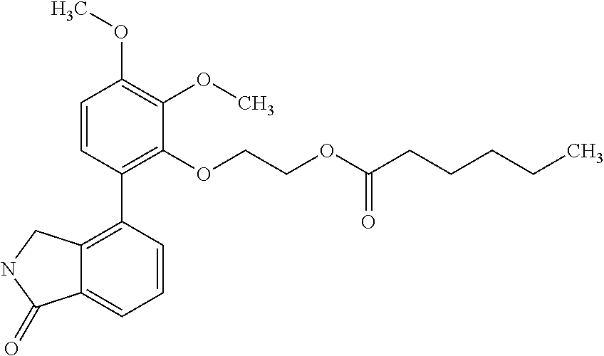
C1=CC(C2=C3C(=CC=C2)C(=O)NC3)=C(OCCOC(CCCCC)=O)C(OC)=C1OC
